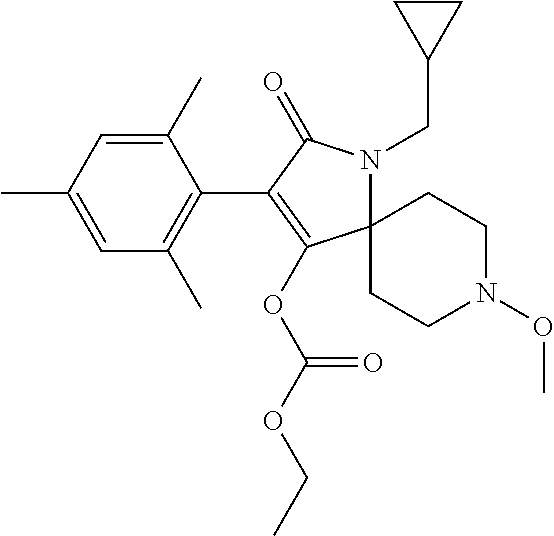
C1(C)=CC(C)=CC(C)=C1C1=C(OC(OCC)=O)C2(N(CC3CC3)C1=O)CCN(OC)CC2
